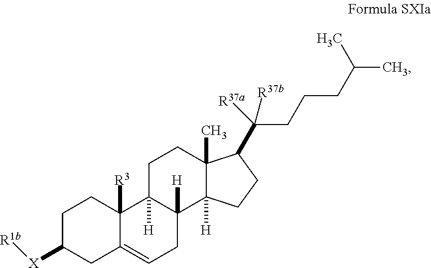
C1C([X][R1b])CC2=CCC3([H])C([H])(C2([R3])C1)CCC1(C)C3([H])CCC1C([R37b])([R37a])CCCC(C)C
